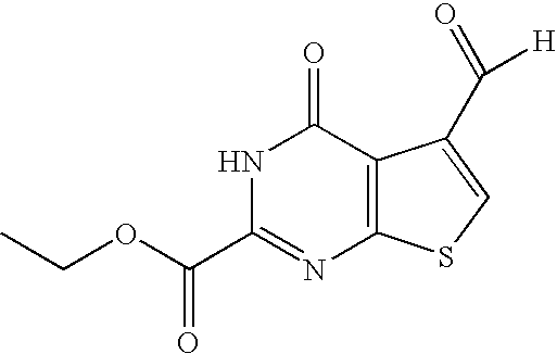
N1C(C(OCC)=O)=NC2=C(C1=O)C(C([H])=O)=CS2
